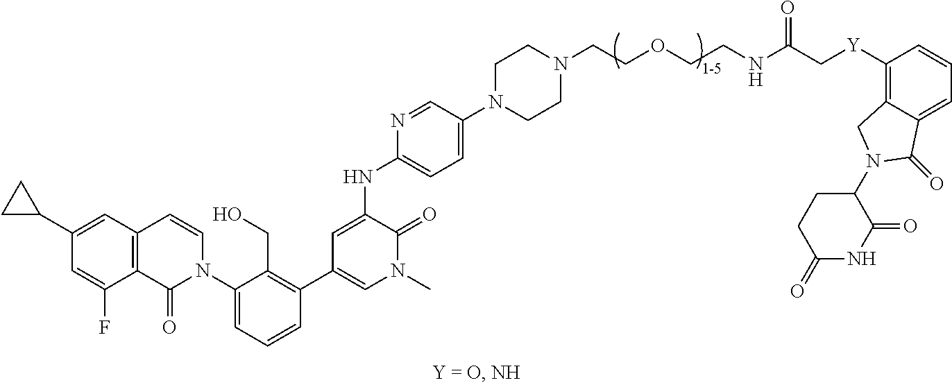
C12=C(C=C(C3CC3)C=C1F)C=CN(C1=CC=CC(C3=CN(C)C(=O)C(NC4=CC=C(N5CCN(CCOCCNC(C[Y]C6=C7C(=CC=C6)C(=O)N(C6CCC(=O)NC6=O)C7)=O)CC5)C=N4)=C3)=C1CO)C2=O
